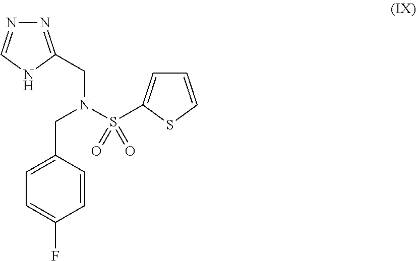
C1=C(F)C=CC(CN(S(=O)(=O)C2=CC=CS2)CC2=NN=CN2)=C1
